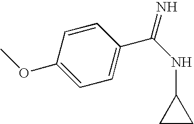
C1(OC)=CC=C(C(NC2CC2)=N)C=C1
